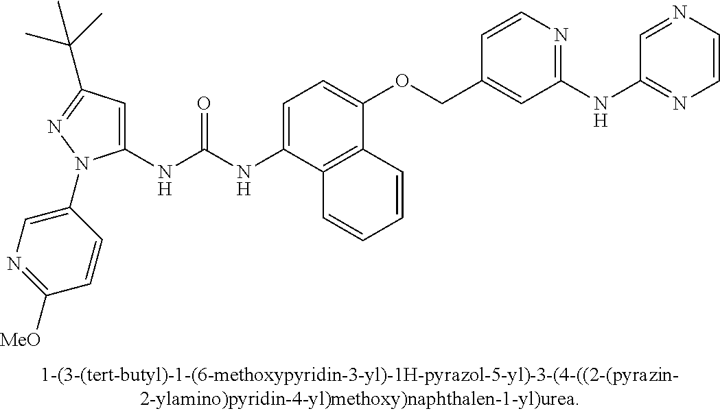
C1(NC(NC2=CC=C(OCC3=CC(NC4=NC=CN=C4)=NC=C3)C3=C2C=CC=C3)=O)=CC(C(C)(C)C)=NN1C1=CN=C([MeO])C=C1
